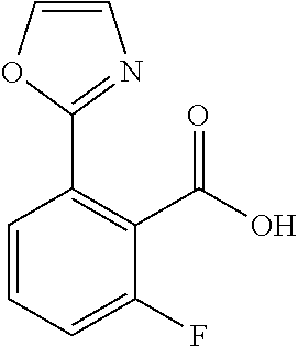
C1=CC=C(F)C(C(O)=O)=C1C1=NC=CO1
